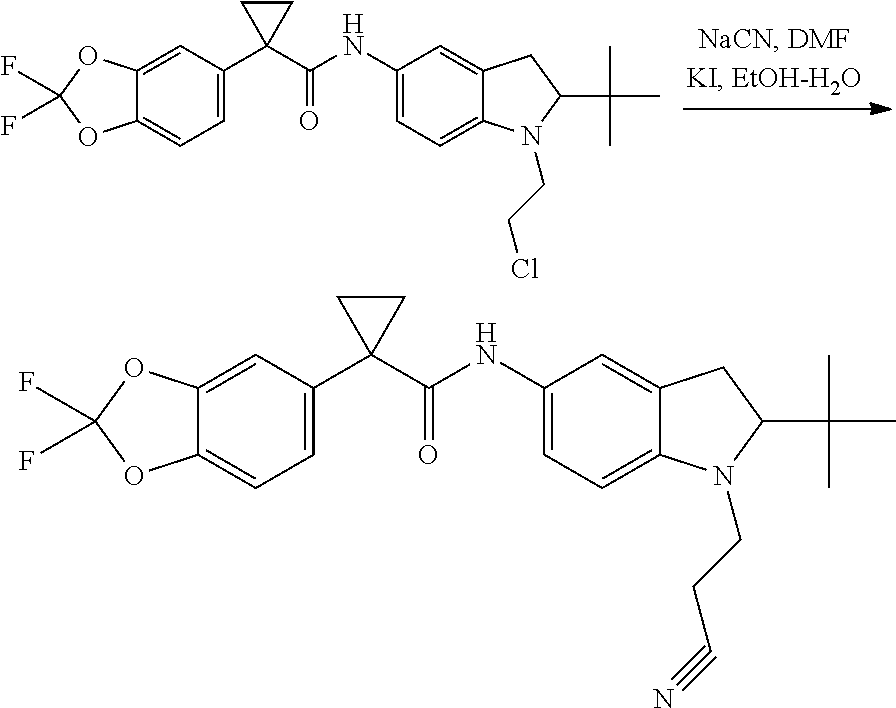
C1=C(C2(C(NC3=CC=C4C(=C3)CC(C(C)(C)C)N4CCCl)=O)CC2)C=C2C(=C1)OC(F)(F)O2.C1=C(C2(C(NC3=CC=C4C(=C3)CC(C(C)(C)C)N4CCC#N)=O)CC2)C=C2C(=C1)OC(F)(F)O2
